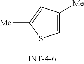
C1=C([Me])C=C([Me])S1
